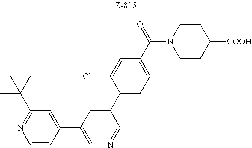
C1=CC(C2=CN=CC(C3=CC=C(C(=O)N4CCC([COOH])CC4)C=C3Cl)=C2)=CC(C(C)(C)C)=N1
